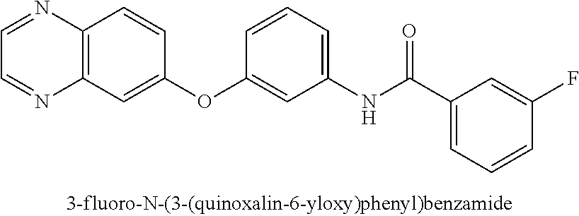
C12=C(C=C(OC3=CC(NC(C4=CC=CC(F)=C4)=O)=CC=C3)C=C1)N=CC=N2
